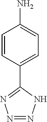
C1=CC(C2=NN=NN2)=CC=C1N
